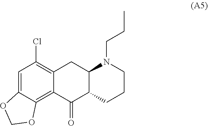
CCCN1C2CC3=C(Cl)C=C4C(=C3C(=O)C2CCC1)OCO4
